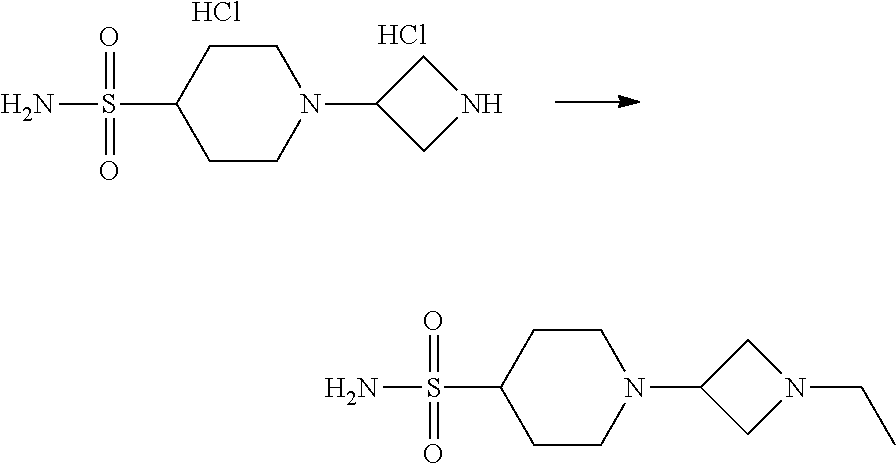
C1CN(C2CNC2)CCC1S(N)(=O)=O.Cl.Cl.C1CN(C2CN(CC)C2)CCC1S(N)(=O)=O
